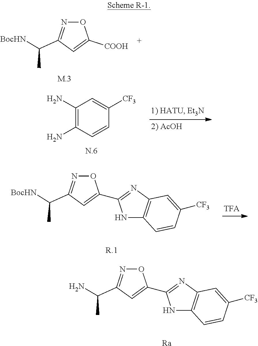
N1=C(C([BocHN])C)C=C([COOH])O1.C1(N)=C(N)C=CC([CF3])=C1.N1=C(C([BocHN])C)C=C(C2=NC3=C(N2)C=CC([CF3])=C3)O1.N1=C(C(N)C)C=C(C2=NC3=C(N2)C=CC([CF3])=C3)O1.[Ra]
